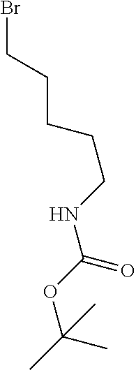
BrCCCCCNC(OC(C)(C)C)=O
